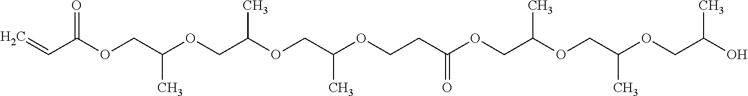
C(C(OCC(OCC(OCC(OCCC(OCC(OCC(OCC(O)C)C)C)=O)C)C)C)=O)=C
